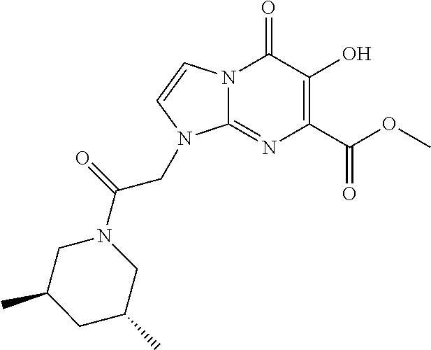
N12C(=NC(C(OC)=O)=C(O)C1=O)N(CC(N1CC(C)CC(C)C1)=O)C=C2
